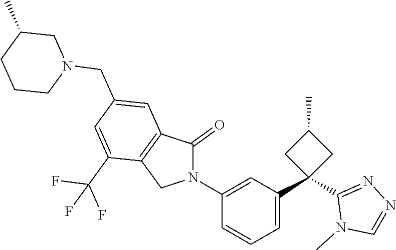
C1(N2C(=O)C3=C(C2)C(C(F)(F)F)=CC(CN2CC(C)CCC2)=C3)=CC(C2(C3=NN=CN3C)CC(C)C2)=CC=C1
